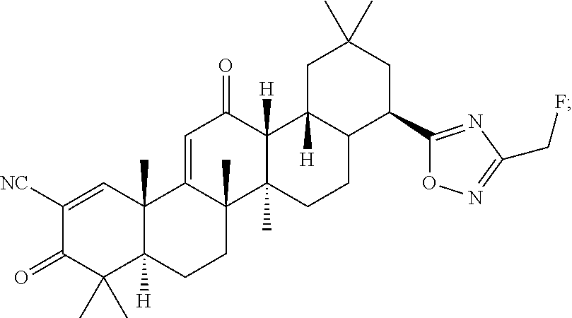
C1([NC])=CC2(C)C([H])(C(C)(C)C1=O)CCC1(C)C2=CC(=O)C2([H])C1(C)CCC1C2([H])CC(C)(C)CC1C1=NC(CF)=NO1
